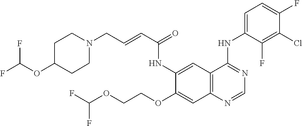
C12=C(N=CN=C1NC1=CC=C(F)C(Cl)=C1F)C=C(OCCOC(F)F)C(NC(C=CCN1CCC(OC(F)F)CC1)=O)=C2
